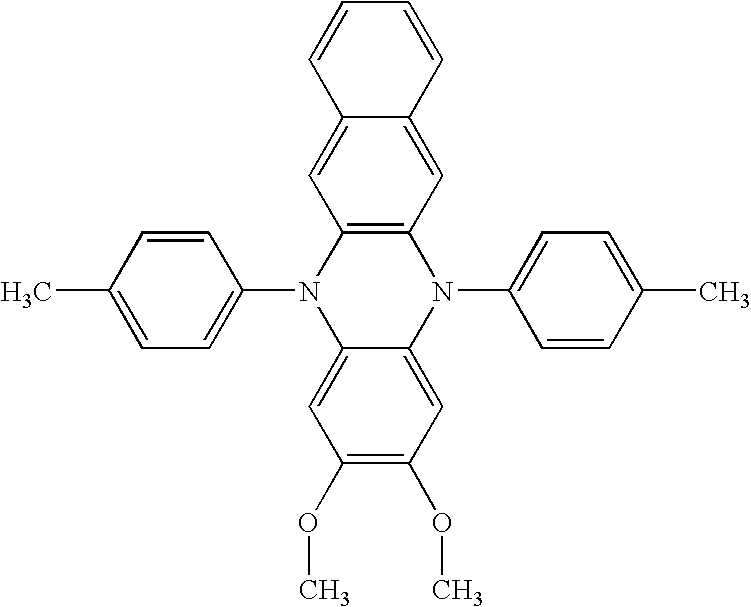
C1=CC(C)=CC=C1N1C2=CC(OC)=C(OC)C=C2N(C2=CC=C(C)C=C2)C2=C1C=C1C(=C2)C=CC=C1
